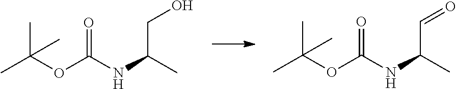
CC(OC(NC(C)CO)=O)(C)C.CC(OC(NC(C)C=O)=O)(C)C
